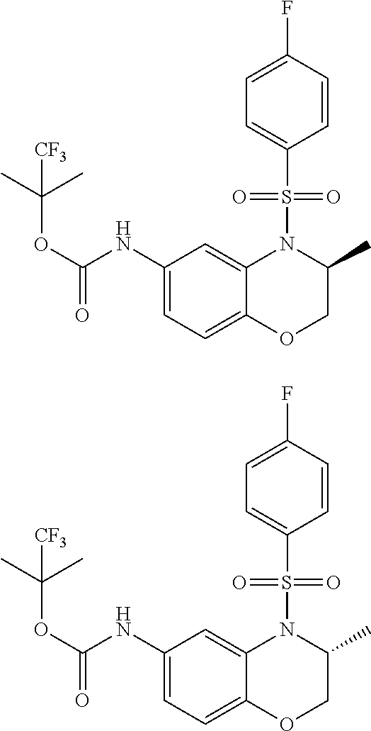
C1=C(NC(OC(C)(C)[CF3])=O)C=C2C(=C1)OCC(C)N2S(C1=CC=C(F)C=C1)(=O)=O.C1=C(NC(OC(C)(C)[CF3])=O)C=C2C(=C1)OCC(C)N2S(C1=CC=C(F)C=C1)(=O)=O
